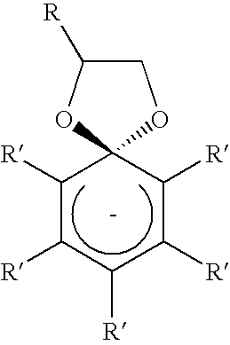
C1([R])C([R])C([R])C([R])C([R])C12OC([R])CO2
